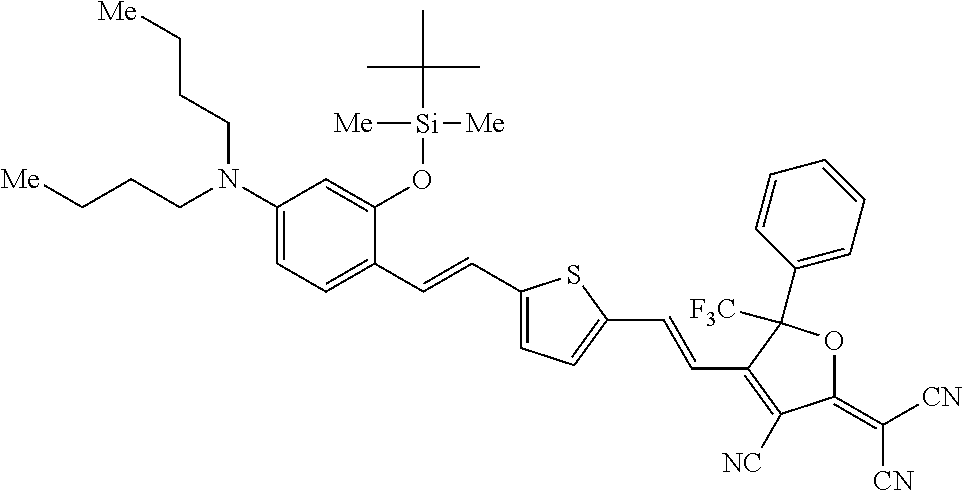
C1(N(CCC[Me])CCC[Me])=CC=C(C=CC2=CC=C(C=CC3=C([NC])C(=C([CN])[CN])OC3([F3C])C3=CC=CC=C3)S2)C(O[Si]([Me])([Me])C(C)(C)C)=C1
